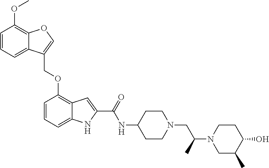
C(OC1=C2C(=CC=C1)NC(C(=O)NC1CCN(CC(N3CC(C)C(O)CC3)C)CC1)=C2)C1=COC2=C(OC)C=CC=C21
